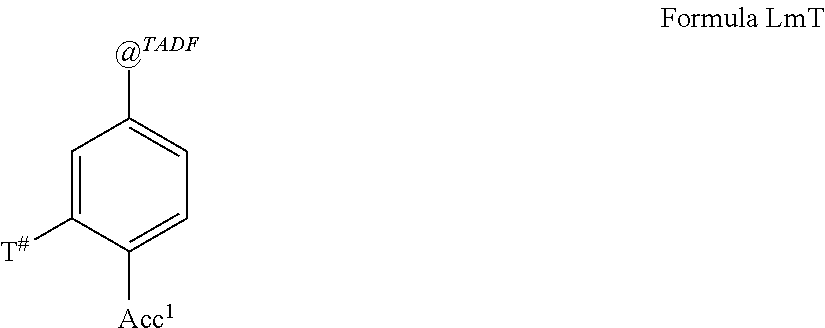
C1=C([T#])C([Acc1])=CC=C1[@TADF]
